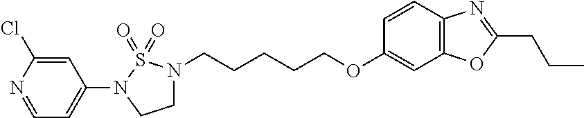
C1=NC(Cl)=CC(N2CCN(CCCCCOC3=CC4=C(C=C3)N=C(CCC)O4)S2(=O)=O)=C1
